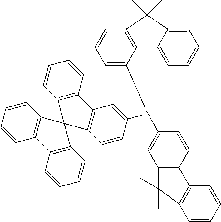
N(C1=CC2=C(C=C1)C1(C3=C2C=CC=C3)C2=C(C=CC=C2)C2=C1C=CC=C2)(C1=CC2=C(C3=C(C=CC=C3)C2(C)C)C=C1)C1=CC=CC2=C1C1=CC=CC=C1C2(C)C
